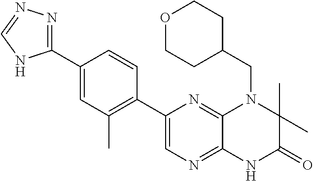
C1(C2=CN=C3C(=N2)N(CC2CCOCC2)C(C)(C)C(=O)N3)=C(C)C=C(C2=NN=CN2)C=C1
